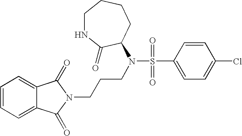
C1=CC=C2C(=C1)C(=O)N(CCCN(S(=O)(=O)C1=CC=C(Cl)C=C1)C1C(=O)NCCCC1)C2=O
